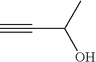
C(C(C)O)#C
